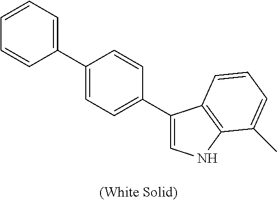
C1=C(C2=CC=CC=C2)C=CC(C2=CNC3=C2C=CC=C3C)=C1
